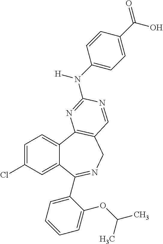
C12=CC(Cl)=CC=C1C1=C(CN=C2C2=CC=CC=C2OC(C)C)C=NC(N(C2=CC=C(C(O)=O)C=C2)[H])=N1
